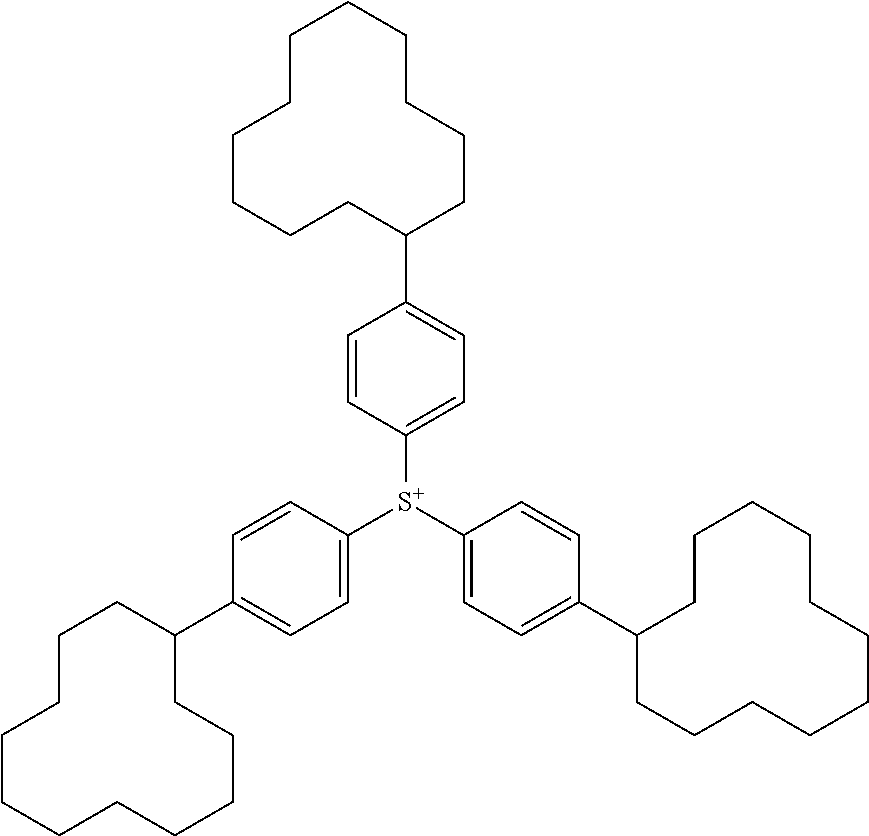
C1([S+](C2=CC=C(C3CCCCCCCCCCC3)C=C2)C2=CC=C(C3CCCCCCCCCCC3)C=C2)=CC=C(C2CCCCCCCCCCC2)C=C1
